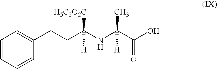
C1=CC=CC(CCC(NC(C(=O)O)(C)[H])([H5C2O2C])[H])=C1
